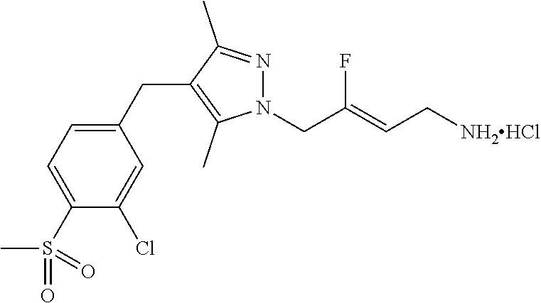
N1(CC(=CC[NH2HCl])F)N=C(C)C(CC2=CC=C(S(C)(=O)=O)C(Cl)=C2)=C1C
